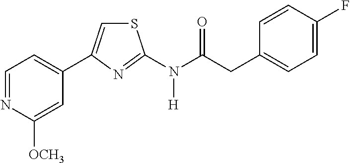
C1=NC([OCH3])=CC(C2=CSC(N(C(CC3=CC=C(F)C=C3)=O)[H])=N2)=C1
